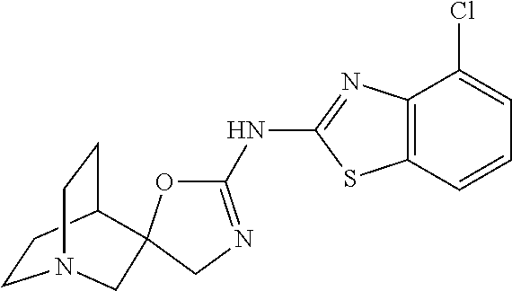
C1CC2CCN1CC21OC(NC2=NC3=C(S2)C=CC=C3Cl)=NC1
